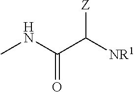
CNC(C([NR1])[Z])=O
